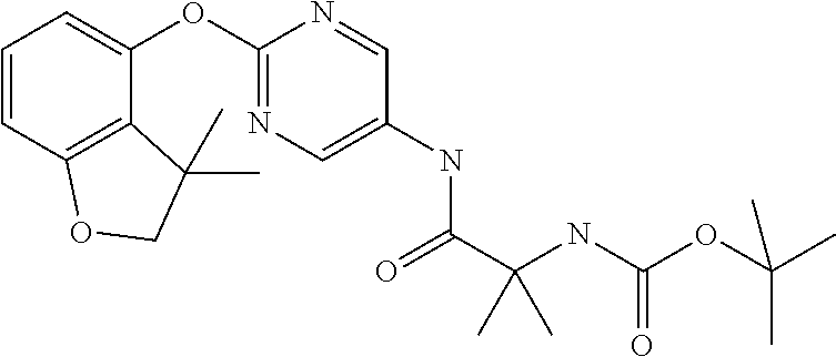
C1=CC2=C(C(OC3=NC=C(NC(C(NC(OC(C)(C)C)=O)(C)C)=O)C=N3)=C1)C(C)(C)CO2
